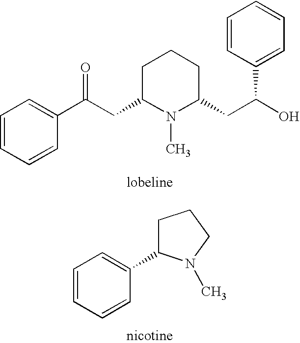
C1=CC=CC(C(CC2N(C)C(CC(O)C3=CC=CC=C3)CCC2)=O)=C1.C1(C2=CC=CC=C2)CCCN1C
